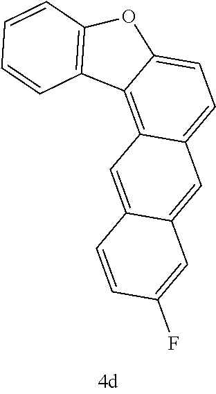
C1=C2C(=C3C(=C1)C=C1C(=C3)C=CC(F)=C1)C1=C(O2)C=CC=C1
